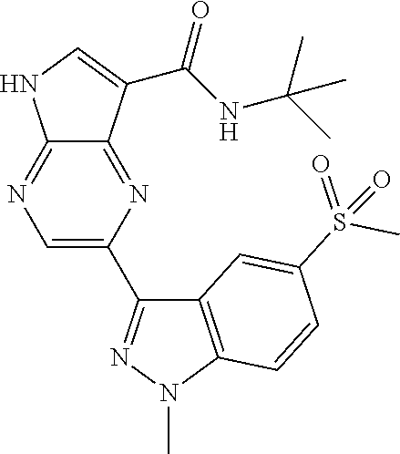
C12=NC(C3=NN(C)C4=C3C=C(S(=O)(C)=O)C=C4)=CN=C1NC=C2C(NC(C)(C)C)=O
